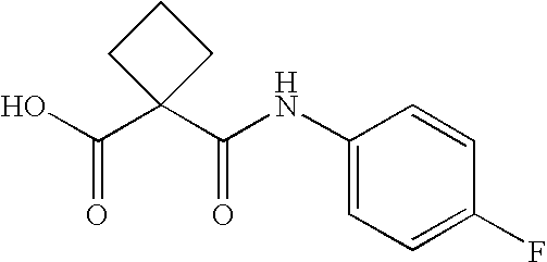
C1(NC(C2(C(O)=O)CCC2)=O)=CC=C(F)C=C1
